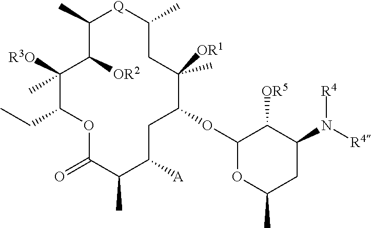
C1(C)[Q]C(C)CC([OR1])(C)C(OC2OC(C)CC(N([R4])[R4])C2[OR5])CC([A])C(C)C(=O)OC(CC)C([R3O])(C)C1[OR2]
